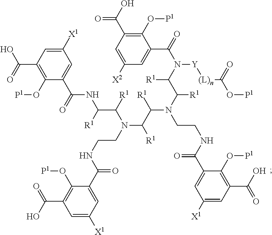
C(C1=C(O[P1])C(C(=O)NC([R1])C(N(C([R1])C(N(CCNC(=O)C2=CC([X1])=CC(C(=O)O)=C2O[P1])C([R1])C([R1])N([Y][(L)n]C(O[P1])=O)C(C2=CC([X2])=CC(C(=O)O)=C2O[P1])=O)[R1])CCNC(=O)C2=CC([X1])=CC(C(=O)O)=C2O[P1])[R1])=CC([X1])=C1)(=O)O
